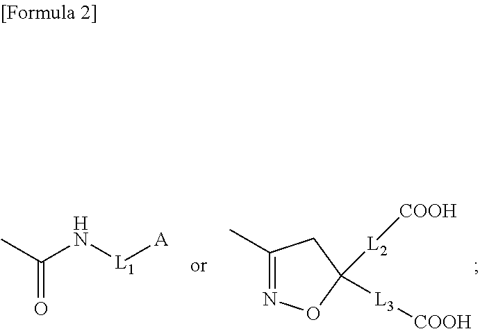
C1(C)=NOC([L2][COOH])([L3][COOH])C1.CC(N[L1][A])=O
